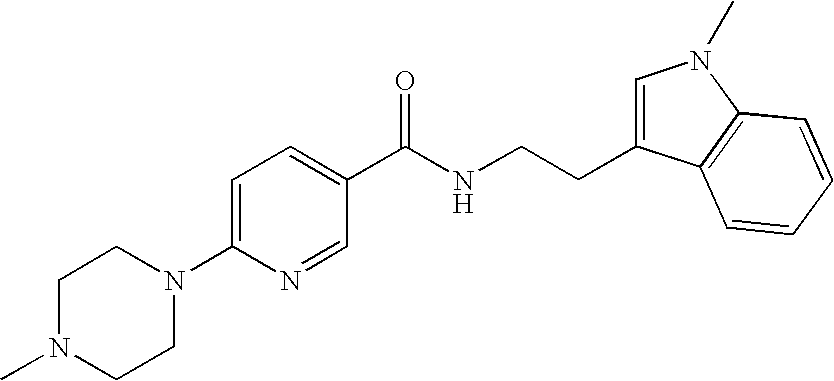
C1N(C)CCN(C2=CC=C(C(NCCC3=CN(C)C4=C3C=CC=C4)=O)C=N2)C1
